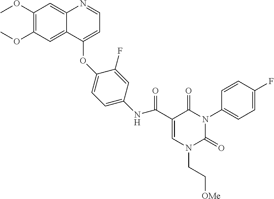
C1=C(C(NC2=CC=C(OC3=CC=NC4=CC(OC)=C(OC)C=C43)C(F)=C2)=O)C(=O)N(C2=CC=C(F)C=C2)C(=O)N1CC[OMe]
